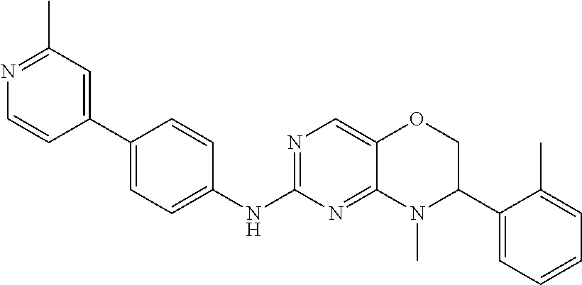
C1(C2=CC(C)=NC=C2)=CC=C(NC2=NC=C3C(=N2)N(C)C(C2=CC=CC=C2C)CO3)C=C1
